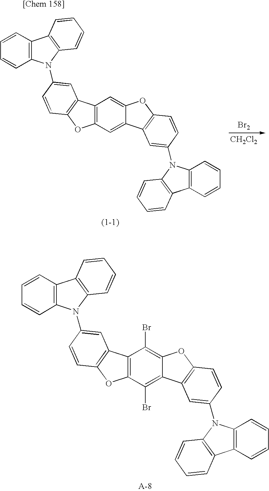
C12=C(C=C3C(=C1)OC1=C3C=C(N3C4=C(C=CC=C4)C4=C3C=CC=C4)C=C1)OC1=C2C=C(N2C3=C(C=CC=C3)C3=C2C=CC=C3)C=C1.[Br2].[CH2Cl2].C12=C(OC3=C1C=C(N1C4=C(C=CC=C4)C4=C1C=CC=C4)C=C3)C(Br)=C1C(=C2Br)OC2=C1C=C(N1C3=C(C=CC=C3)C3=C1C=CC=C3)C=C2
